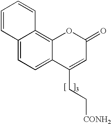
C12=CC=C3C(=C1C=CC=C2)OC(=O)C=C3CC[CONH2]
